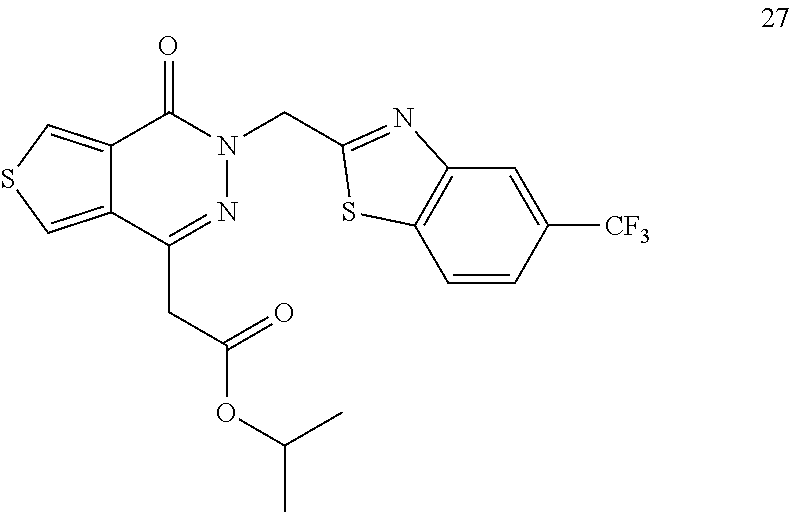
N1=C(CC(OC(C)C)=O)C2=CSC=C2C(=O)N1CC1=NC2=C(C=CC([CF3])=C2)S1
